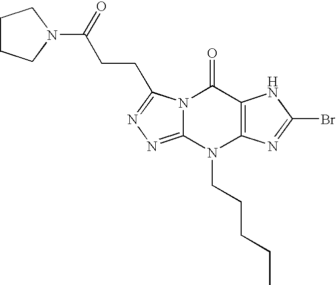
N12C(=NN=C1CCC(N1CCCC1)=O)N(CCCCC)C1=C(C2=O)NC(Br)=N1
